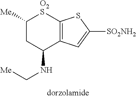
C12=C(C(NC[Me])CC([Me])[O2S]1)C=C([SO2NH2])S2
